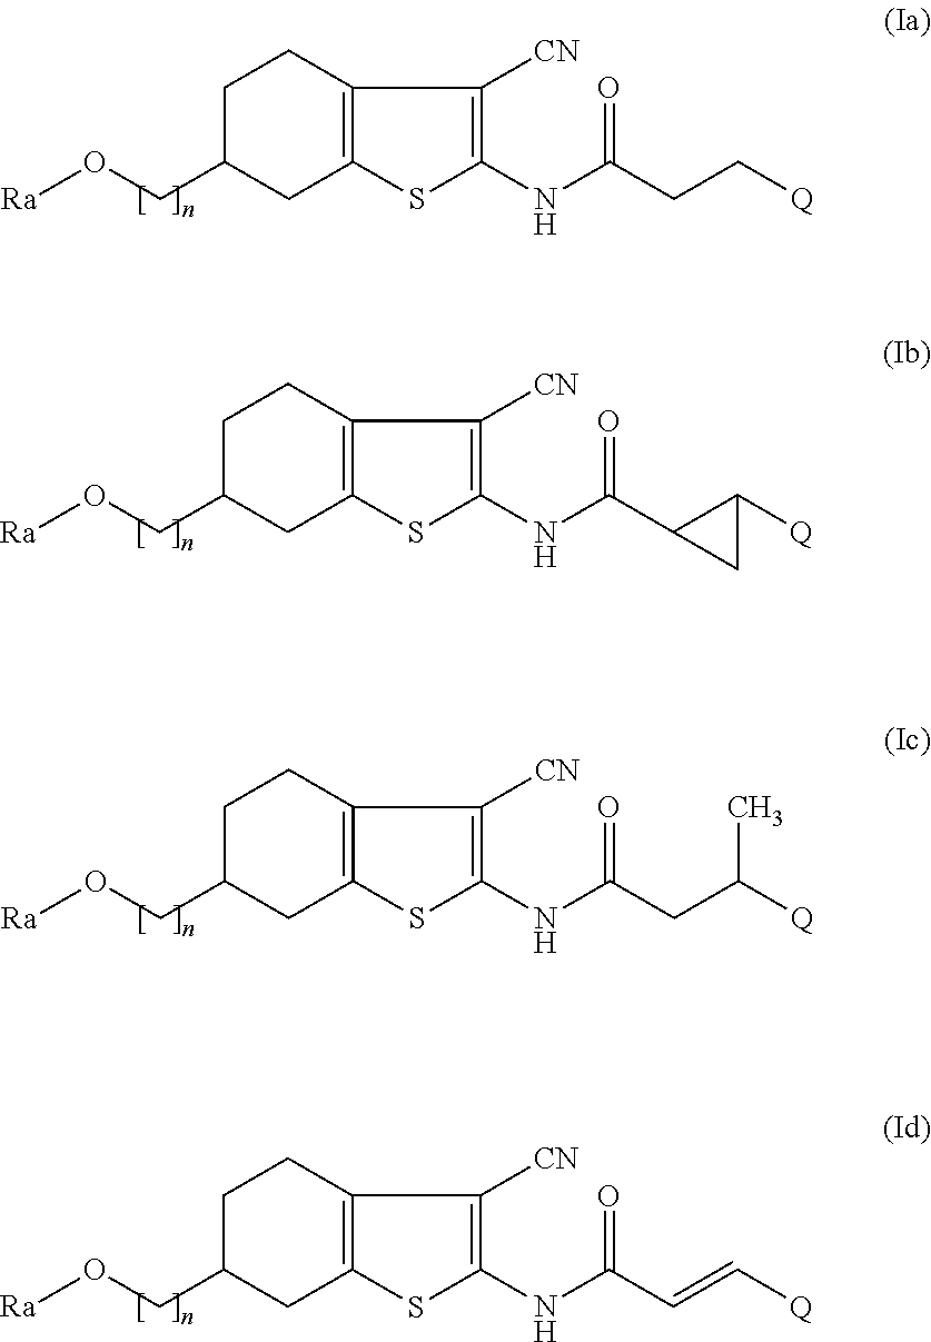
C1C(CO[Ra])CC2=C(C1)C([CN])=C(NC(CC[Q])=O)S2.C1C(CO[Ra])CC2=C(C1)C([CN])=C(NC(C1C([Q])C1)=O)S2.C1C(CO[Ra])CC2=C(C1)C([CN])=C(NC(CC([Q])C)=O)S2.C1C(CO[Ra])CC2=C(C1)C([CN])=C(NC(C=C[Q])=O)S2
